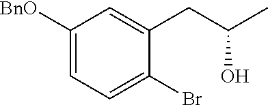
C1([BnO])=CC=C(Br)C(CC(C)O)=C1
